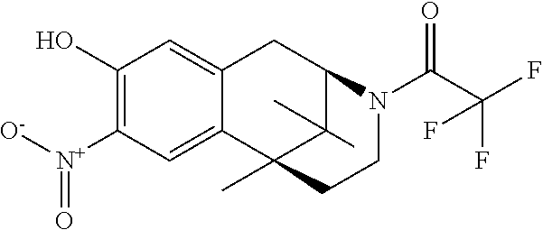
C1(O)=C([N+]([O-])=O)C=C2C(=C1)CC1C(C)(C)C2(C)CCN1C(C(F)(F)F)=O
